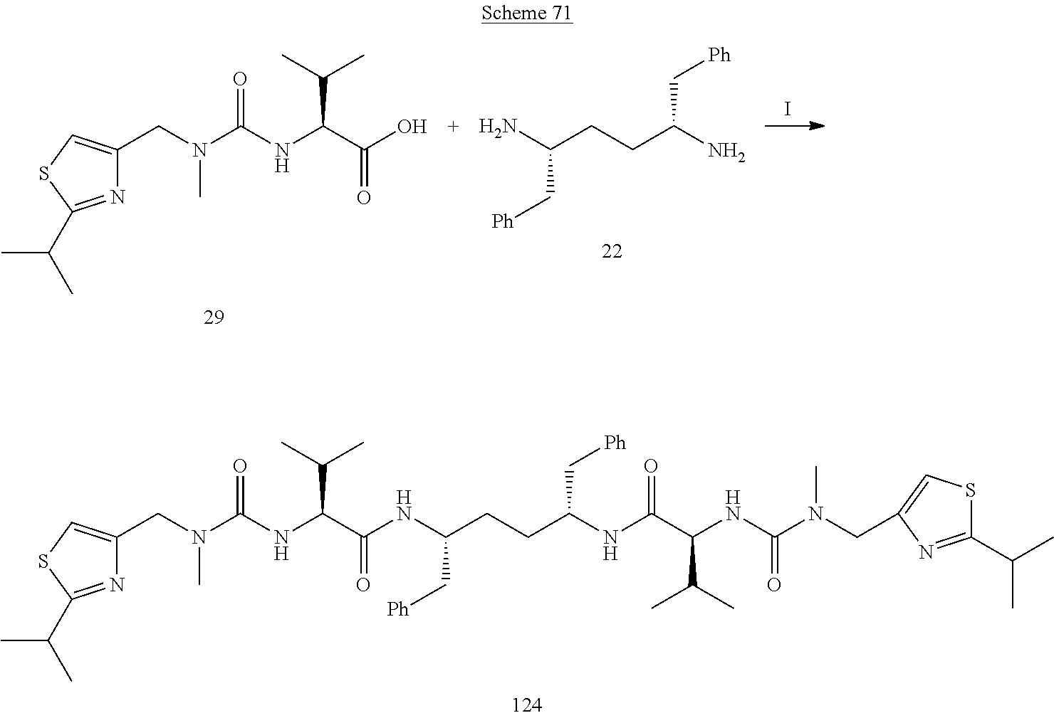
I.NC(CCC(N)C[Ph])C[Ph].N1=C(C(C)C)SC=C1CN(C(NC(C(O)=O)C(C)C)=O)C.N1=C(C(C)C)SC=C1CN(C(NC(C(C)C)C(NC(CCC(NC(C(NC(N(CC1=CSC(C(C)C)=N1)C)=O)C(C)C)=O)C[Ph])C[Ph])=O)=O)C
